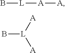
B[L][A][A].[A][L](B)[A]
